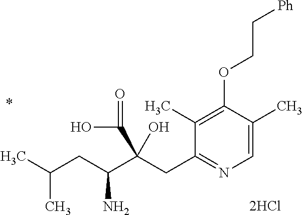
C1=C(C)C(OCC[Ph])=C(C)C(CC(C(CC(C)C)N)(C(=O)O)O)=N1
